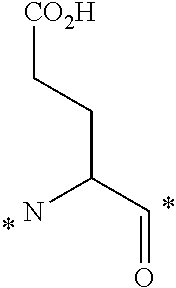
[CO2H]CCC(C=O)N
